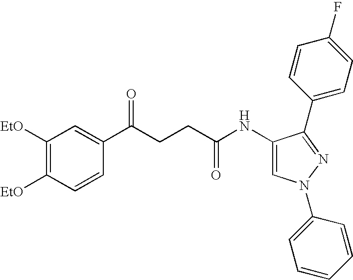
C1(NC(CCC(C2=CC([EtO])=C([EtO])C=C2)=O)=O)=CN(C2=CC=CC=C2)N=C1C1=CC=C(F)C=C1
